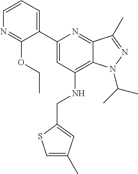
C1=CC=C(C2=CC(NCC3=CC(C)=CS3)=C3C(=N2)C(C)=NN3C(C)C)C(OCC)=N1
